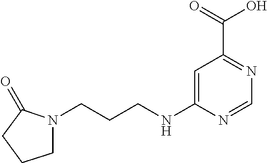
C1=C(NCCCN2CCCC2=O)N=CN=C1C(=O)O
